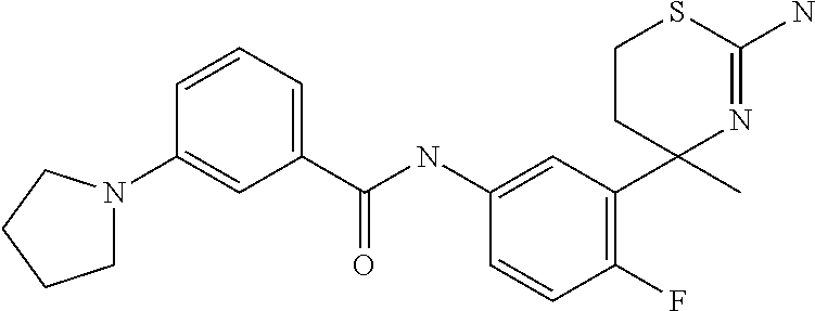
C(NC1=CC(C2(C)N=C(N)SCC2)=C(F)C=C1)(=O)C1=CC=CC(N2CCCC2)=C1
